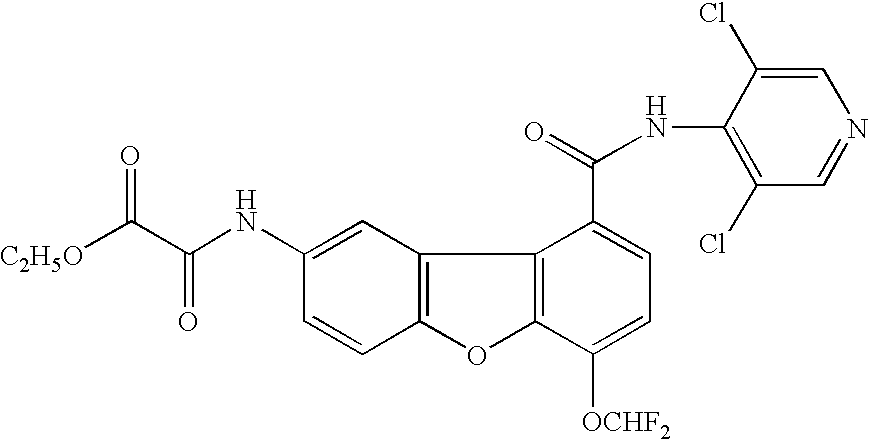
C12=C(C=C(NC(=O)C([C2H5O])=O)C=C1)C1=C(O2)C([OCHF2])=CC=C1C(=O)NC1=C(Cl)C=NC=C1Cl
